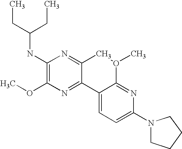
C1(NC(CC)CC)=C(OC)N=C2C(=N1)CO(C)C1=NC(N3CCCC3)=CC=C21
